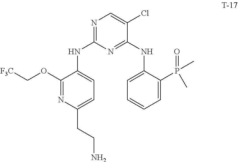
C1(OC[F3C])=NC(CCN)=CC=C1NC1=NC=C(Cl)C(NC2=CC=CC=C2P(C)(=O)C)=N1
